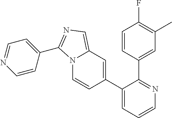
C1(C2=CC3=CN=C(C4=CC=NC=C4)N3C=C2)=CC=CN=C1C1=CC(C)=C(F)C=C1
